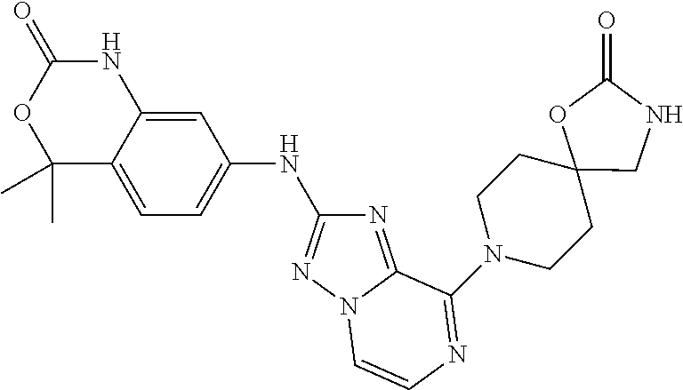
N1=C2N(N=C1NC1=CC=C3C(=C1)NC(=O)OC3(C)C)C=CN=C2N1CCC2(CC1)CNC(=O)O2
